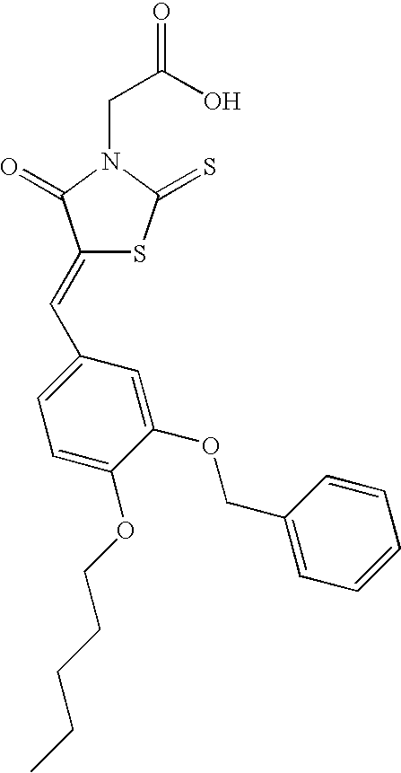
C(C(O)=O)N1C(=O)C(=CC2=CC=C(OCCCCC)C(OCC3=CC=CC=C3)=C2)SC1=S
